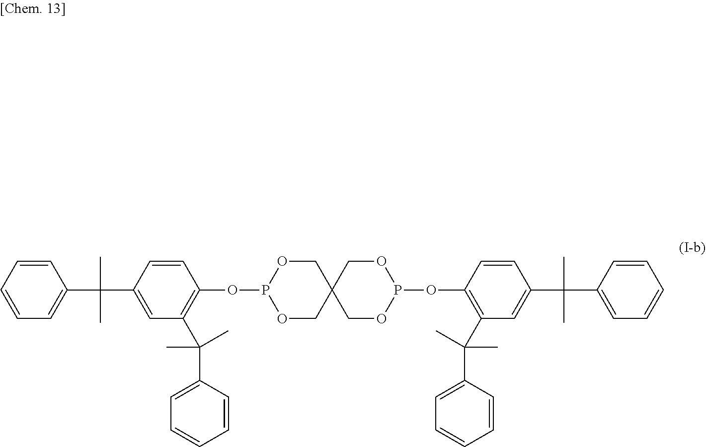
C1=CC=CC=C1C(C)(C)C1=CC(C(C2=CC=CC=C2)(C)C)=C(OP2OCC3(CO2)COP(OC2=C(C(C4=CC=CC=C4)(C)C)C=C(C(C)(C)C4=CC=CC=C4)C=C2)OC3)C=C1
